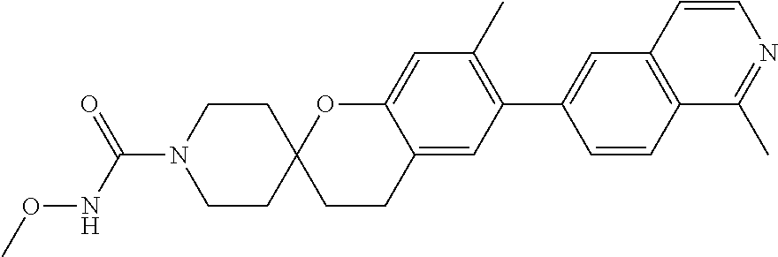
C1CN(C(NOC)=O)CCC12CCC1=CC(C3=CC4=C(C=C3)C(C)=NC=C4)=C(C)C=C1O2
